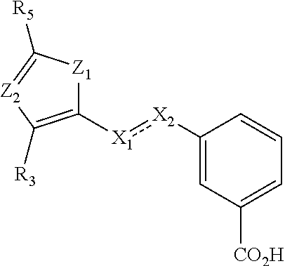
C1([X2]:[X1]C2=C([R3])[Z2]=C([R5])[Z1]2)=CC([CO2H])=CC=C1
